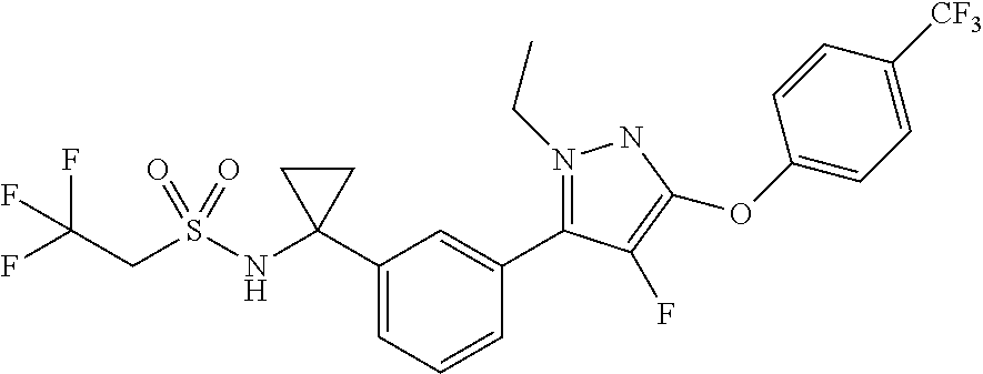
C1=C(C2(NS(CC(F)(F)F)(=O)=O)CC2)C=C(C2=N(CC)NC(OC3=CC=C([CF3])C=C3)=C2F)C=C1
